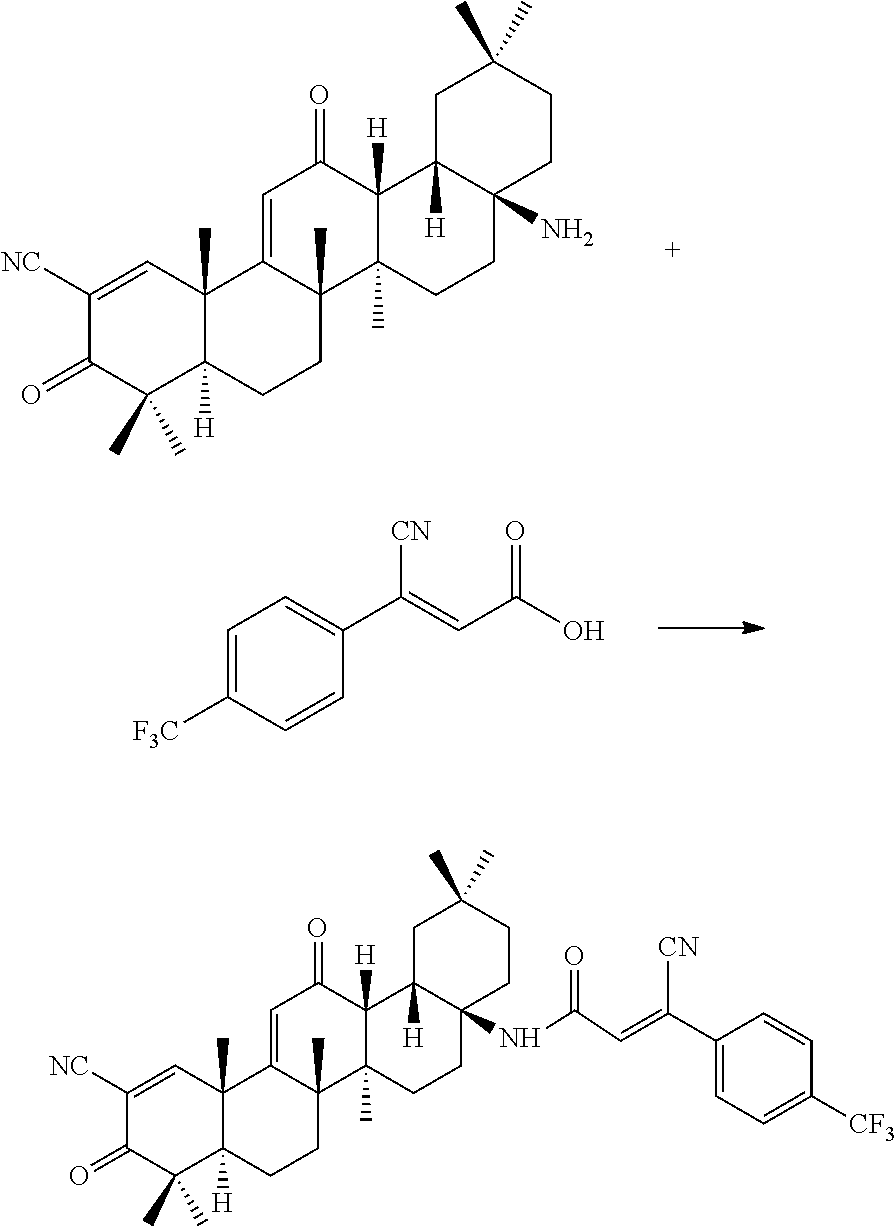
C1=C2C(C)(C3(C)C([H])(C1=O)C1([H])C(N)(CC3)CCC(C)(C)C1)CCC1([H])C2(C)C=C([NC])C(=O)C1(C)C.C1=C([F3C])C=CC(C(=CC(=O)O)[CN])=C1.C1=C2C(C)(C3(C)C([H])(C1=O)C1([H])C(NC(=O)C=C(C4=CC=C([CF3])C=C4)[CN])(CC3)CCC(C)(C)C1)CCC1([H])C2(C)C=C([NC])C(=O)C1(C)C
